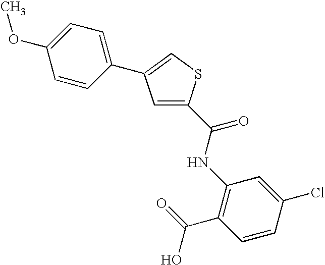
C1(OC)=CC=C(C2=CSC(C(NC3=C(C(=O)O)C=CC(Cl)=C3)=O)=C2)C=C1
